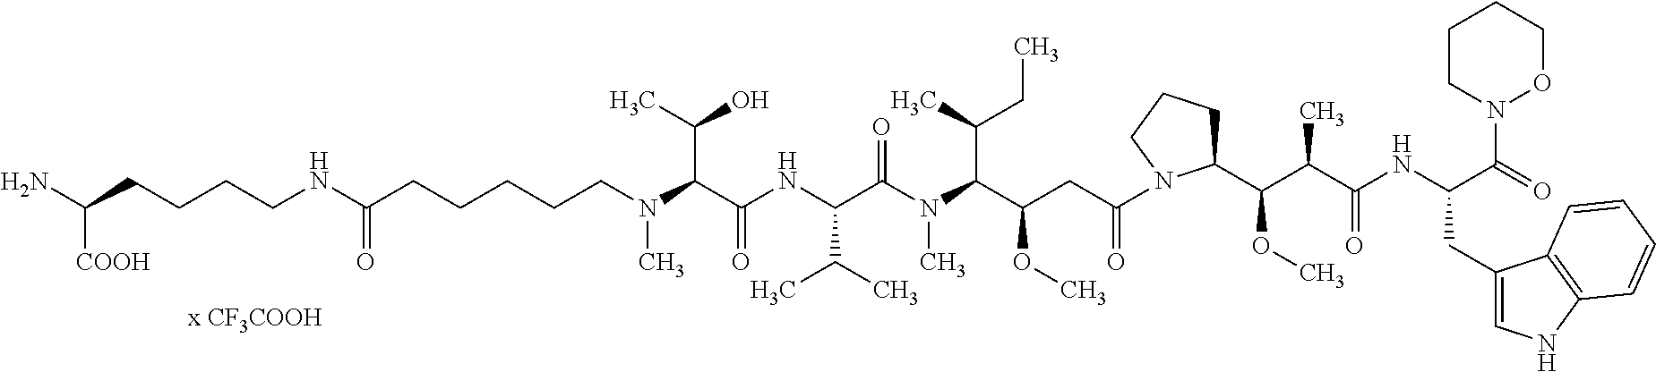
C(CCCCN(C(C(NC(C(N(C(C(CC(=O)N1C(C(C(C(NC(C(=O)N2OCCCC2)CC2=CNC3=C2C=CC=C3)=O)C)OC)CCC1)OC)C(C)CC)C)=O)C(C)C)=O)C(C)O)C)C(=O)NCCCCC([COOH])N
